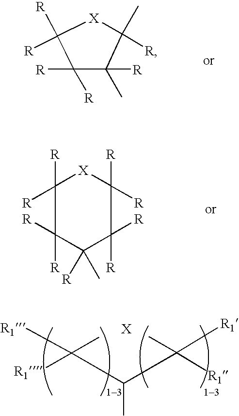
C(C(C([R1])(C)[R1])C)(C)([R1])[R1].[X]1C([R])(C)C([R])(C)C([R])([R])C1([R])[R].[X]1C([R])([R])C([R])([R])C([R])(C)C([R])([R])C1([R])[R]
